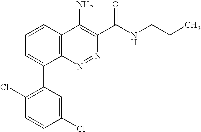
C1=CC2=C(C(C3=C(Cl)C=CC(Cl)=C3)=C1)N=NC(C(NCCC)=O)=C2N
